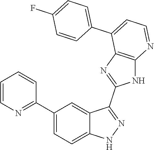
C1(C2=CC=C3C(=C2)C(C2=NC4=C(N2)N=CC=C4C2=CC=C(F)C=C2)=NN3)=NC=CC=C1
